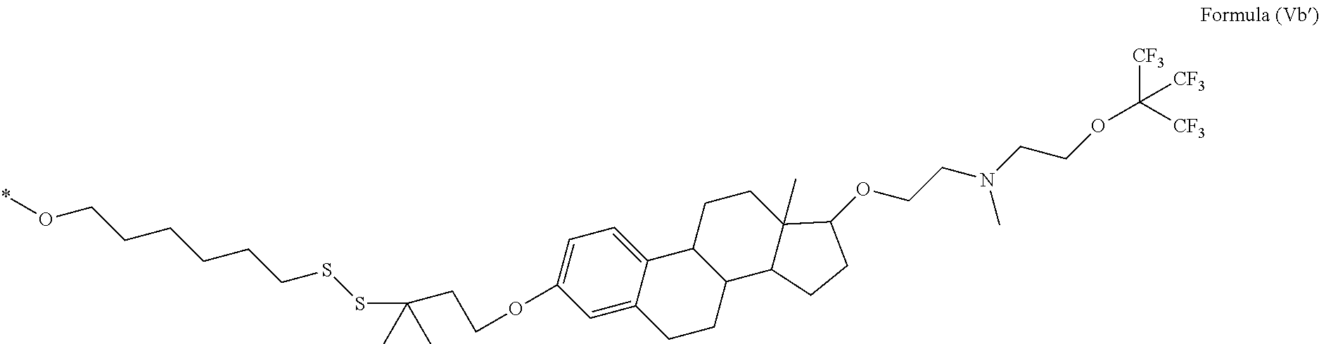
C1(OCCC(SSCCCCCCO*)(C)C)=CC=C2C(=C1)CCC1C2CCC2(C)C1CCC2OCCN(CCOC([CF3])([CF3])[CF3])C
